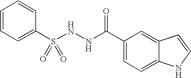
C(NNS(=O)(=O)C1=CC=CC=C1)(=O)C1=CC=C2C(=C1)C=CN2
